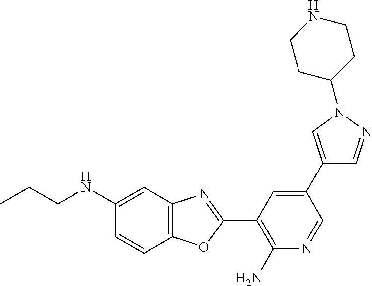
CCCNC1=CC2=C(C=C1)OC(C1=C(N)N=CC(C3=CN(C4CCNCC4)N=C3)=C1)=N2
